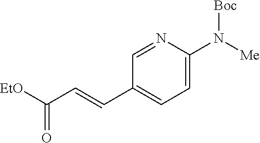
C1=C(N([Me])[Boc])N=CC(C=CC([EtO])=O)=C1
